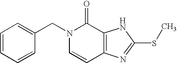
C1=CC=CC(CN2C=CC3=C(C2=O)NC(SC)=N3)=C1
